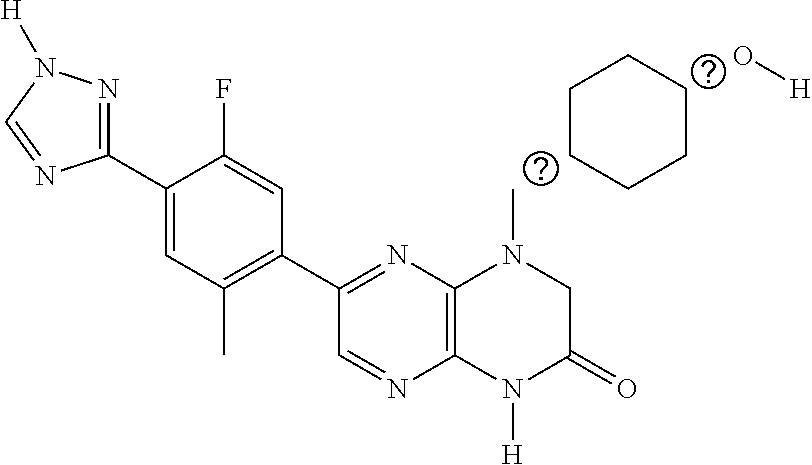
C12=C(N([H])C(=O)CN1C)N=CC(C1=C(C)C=C(C3=NN([H])C=N3)C(F)=C1)=N2.C1CCCCC1.O[H]
